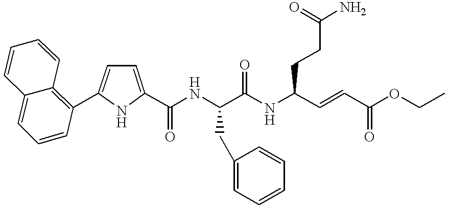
C1=C(C(NC(C(NC(C=CC(OCC)=O)CCC(N)=O)=O)CC2=CC=CC=C2)=O)NC(C2=C3C(=CC=C2)C=CC=C3)=C1
